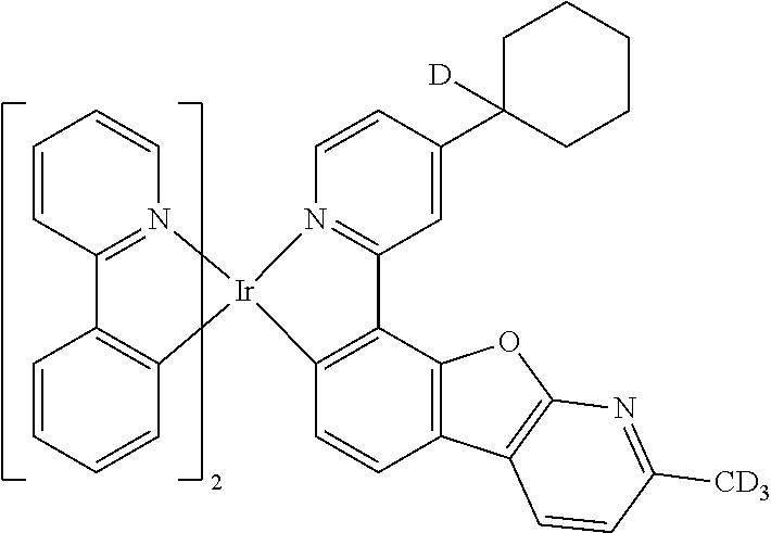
C1=CC2=N(C=C1)[Ir]1(C3=C2C=CC=C3)C2=C(C3=C(C=C2)C2=C(O3)N=C([CD3])C=C2)C2=N1C=CC(C1([D])CCCCC1)=C2
